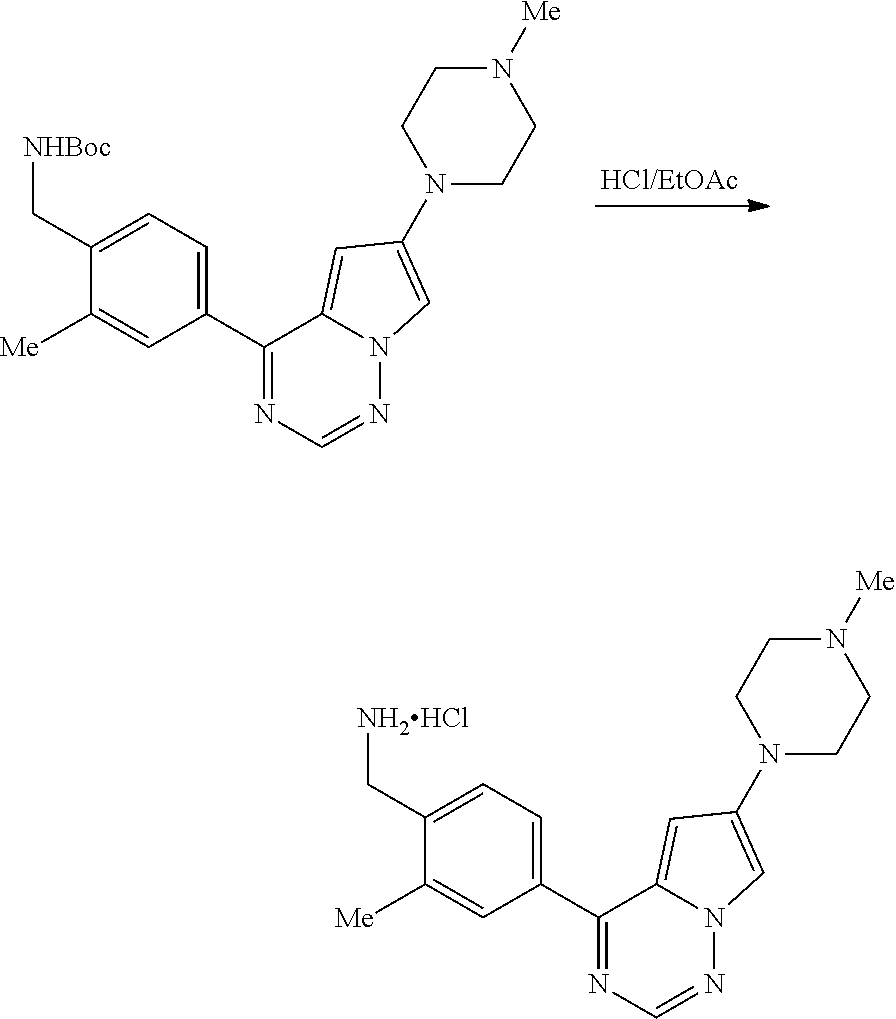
C1(C[NHBoc])=CC=C(C2=NC=NN3C2=CC(N2CCN([Me])CC2)=C3)C=C1[Me].C1(C[NH2HCl])=CC=C(C2=NC=NN3C2=CC(N2CCN([Me])CC2)=C3)C=C1[Me]
